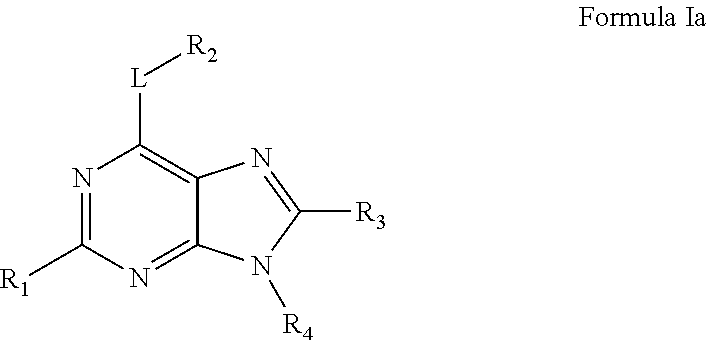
N1=C([R1])N=C2C(=C1[L][R2])N=C([R3])N2[R4]
